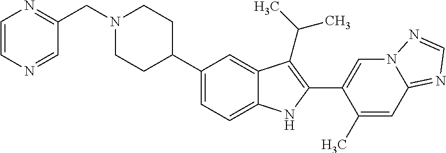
C(N1CCC(C2=CC=C3C(=C2)C(C(C)C)=C(C2=CN4C(=NC=N4)C=C2C)N3)CC1)C1=NC=CN=C1
